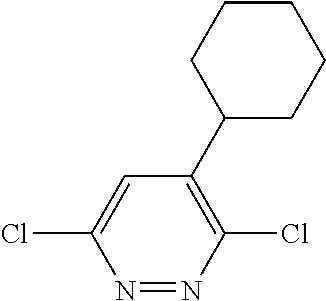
C1=C(Cl)N=NC(Cl)=C1C1CCCCC1
